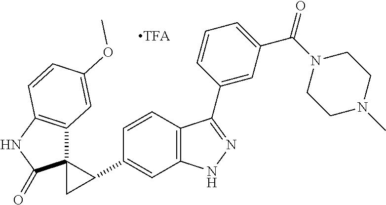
C12=C(C=CC(C3C4(C3)C3=C(NC4=O)C=CC(OC)=C3)=C1)C(C1=CC(C(=O)N3CCN(C)CC3)=CC=C1)=NN2
